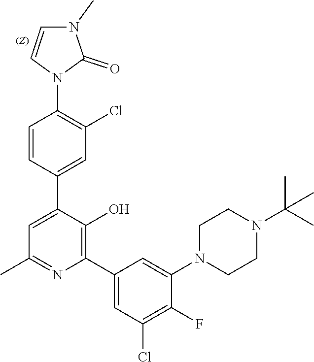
C1=CC(C2=CC(C)=NC(C3=CC(Cl)=C(F)C(N4CCN(C(C)(C)C)CC4)=C3)=C2O)=CC(Cl)=C1N1C(=O)N(C)C=C1
